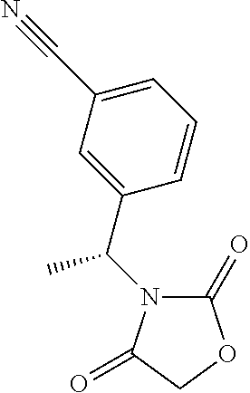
C1=C(C(N2C(=O)OCC2=O)C)C=CC=C1C#N
